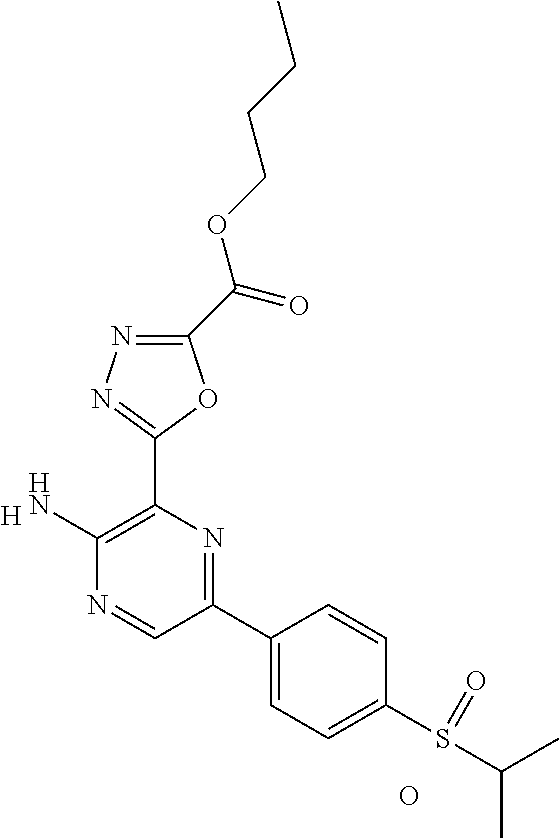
[H].C1(N)=C(C2=NN=C(C(=O)OCCCC)O2)N=C(C2=CC=C(S(C(C)C)=O)C=C2)C=N1.O
